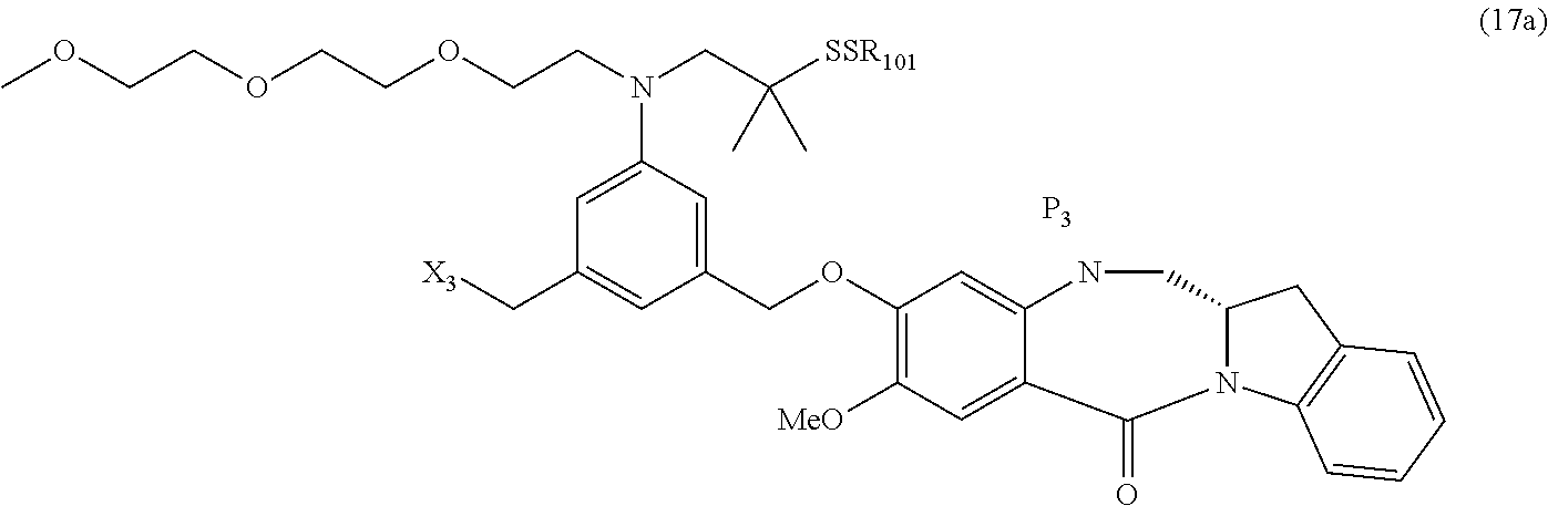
C1(OCC2=CC(N(CCOCCOCCOC)CC([SSR101])(C)C)=CC(C[X3])=C2)=C([MeO])C=C2C(=C1)NCC1N(C3=C(C1)C=CC=C3)C2=O.[P3]
